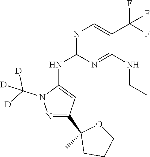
N1=C(NC2=CC(C3(C)CCCO3)=NN2C([D])([D])[D])N=C(NCC)C(C(F)(F)F)=C1
